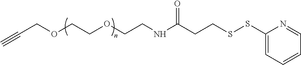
C#CCOCCOCCNC(CCSSC1=CC=CC=N1)=O
